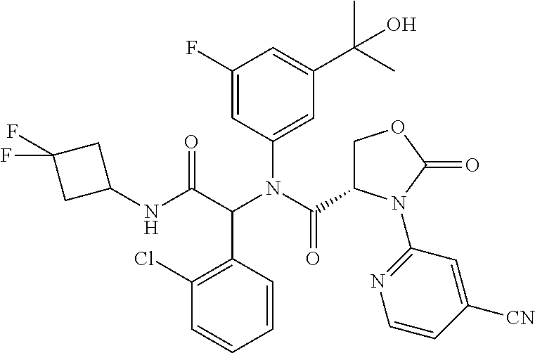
C1(Cl)=C(C(C(NC2CC(F)(F)C2)=O)N(C(C2COC(=O)N2C2=NC=CC([CN])=C2)=O)C2=CC(C(C)(C)O)=CC(F)=C2)C=CC=C1
